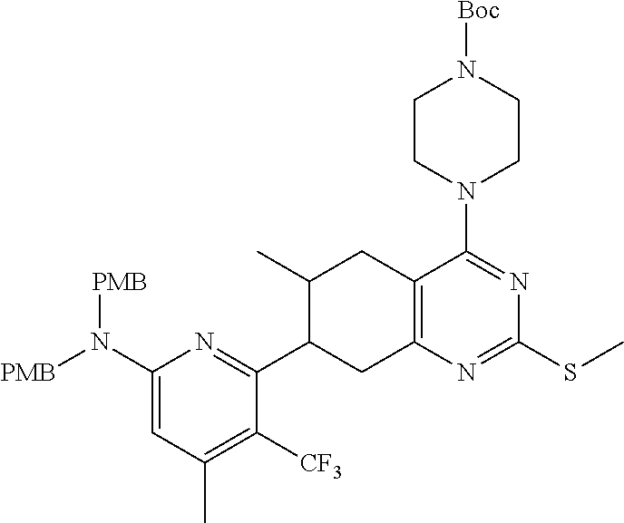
C1CN(C2=NC(SC)=NC3=C2CC(C)C(C2=NC(N([PMB])[PMB])=CC(C)=C2[CF3])C3)CCN1[Boc]
